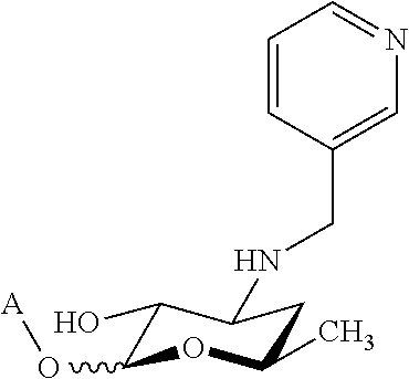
C1(O)C(O[A])OC(C)CC1NCC1=CN=CC=C1
